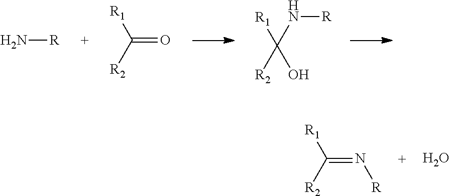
N[R].[R1]C([R2])=O.[R1]C(O)(N[R])[R2].[R1]C([R2])=N[R].O
